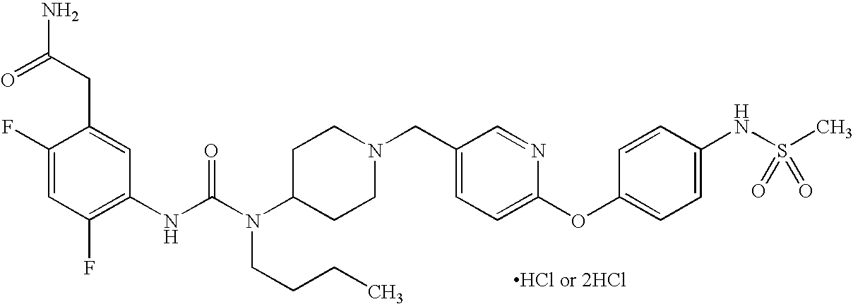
C1(F)=CC(F)=C(NC(N(C2CCN(CC3=CC=C(OC4=CC=C(NS(C)(=O)=O)C=C4)N=C3)CC2)CCCC)=O)C=C1CC(N)=O
